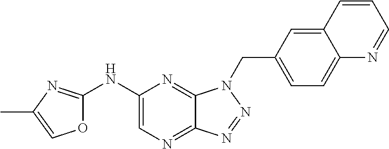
C1(NC2=NC(C)=CO2)=CN=C2C(=N1)N(CC1=CC=C3C(=C1)C=CC=N3)N=N2
